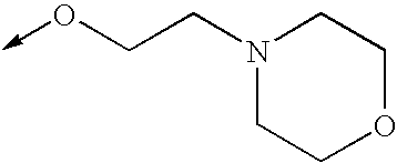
C<-OCCN1CCOCC1
